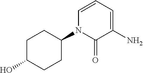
C1C(O)CCC(N2C(=O)C(N)=CC=C2)C1
